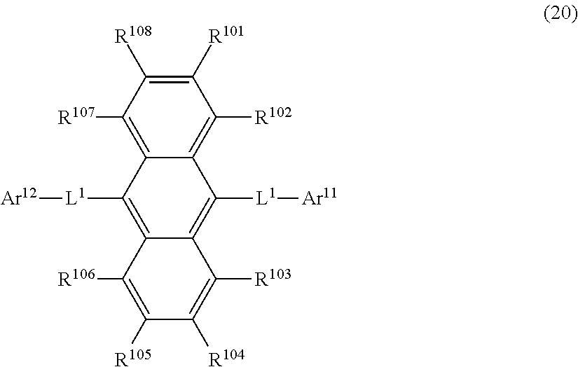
C1([R101])=C([R108])C([R107])=C2C(=C1[R102])C([L1][Ar11])=C1C(=C2[L1][Ar12])C([R106])=C([R105])C([R104])=C1[R103]
